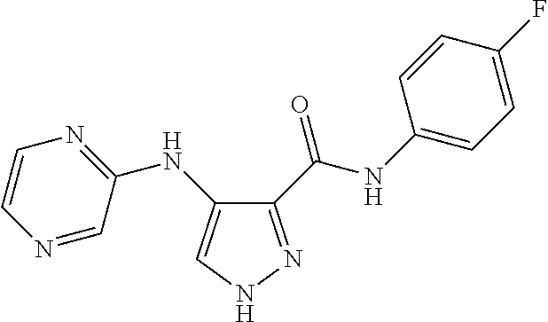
C1(C(NC2=CC=C(F)C=C2)=O)=NNC=C1NC1=NC=CN=C1
